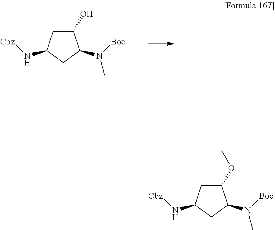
C1(O)CC(N[Cbz])CC1N(C)[Boc].C1(OC)CC(N[Cbz])CC1N(C)[Boc]
